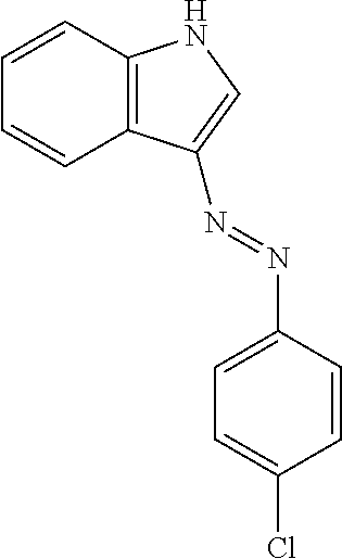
C1=CC2=C(C=C1)C(N=NC1=CC=C(Cl)C=C1)=CN2
